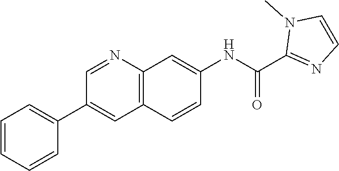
C1(C(NC2=CC3=C(C=C2)C=C(C2=CC=CC=C2)C=N3)=O)=NC=CN1C
